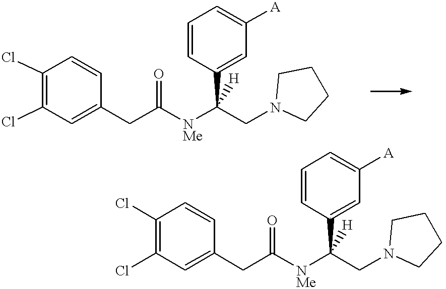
C1(Cl)=C(Cl)C=C(CC([NMe]C(CN2CCCC2)(C2=CC([A])=CC=C2)[H])=O)C=C1.C1(Cl)=C(Cl)C=C(CC([NMe]C(CN2CCCC2)(C2=CC([A])=CC=C2)[H])=O)C=C1
